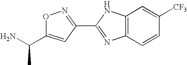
O1C(C(N)C)=CC(C2=NC3=C(N2)C=C([CF3])C=C3)=N1
